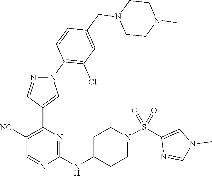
C1([NC])=C(C2=CN(C3=C(Cl)C=C(CN4CCN(C)CC4)C=C3)N=C2)N=C(NC2CCN(S(C3=CN(C)C=N3)(=O)=O)CC2)N=C1
